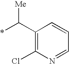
C1(C(*)[Me])=C(Cl)N=CC=C1
